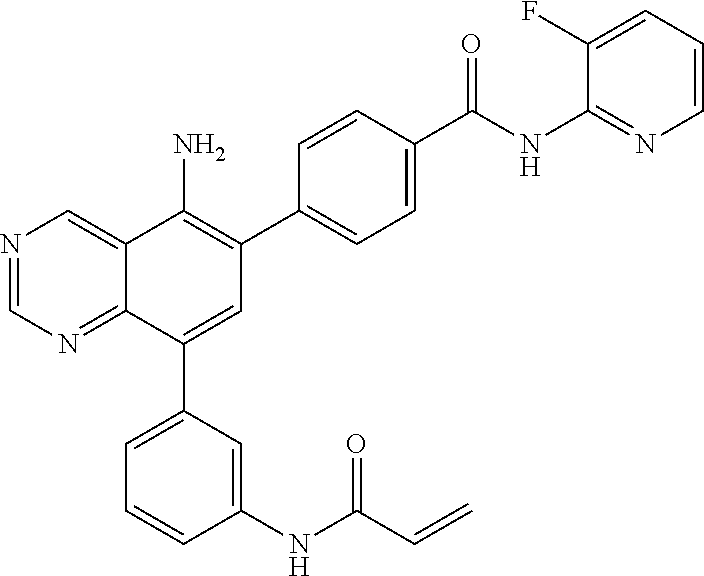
N1=CN=C2C(=C1)C(N)=C(C1=CC=C(C(NC3=NC=CC=C3F)=O)C=C1)C=C2C1=CC=CC(NC(C=C)=O)=C1
